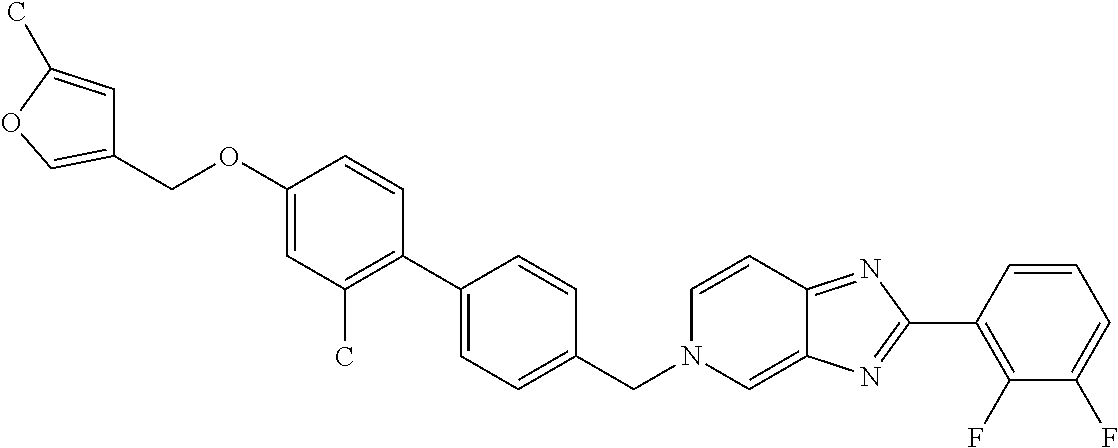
C1(OCC2=COC(C)=C2)=CC(C)=C(C2=CC=C(CN3C=C4C(=NC(C5=C(F)C(F)=CC=C5)=N4)C=C3)C=C2)C=C1
